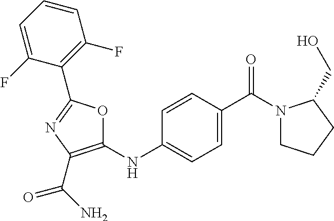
C1=C(C(N2CCCC2CO)=O)C=CC(NC2=C(C(N)=O)N=C(C3=C(F)C=CC=C3F)O2)=C1
